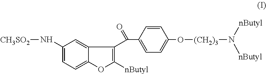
C1(N[CH3SO2])=CC=C2C(=C1)C(C(C1=CC=C(O[(CH2)3]N([nButyl])[nButyl])C=C1)=O)=C([nButyl])O2
